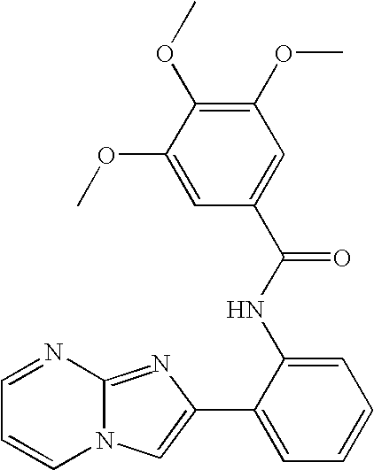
C1(OC)=C(OC)C(OC)=CC(C(NC2=CC=CC=C2C2=CN3C=CC=NC3=N2)=O)=C1
